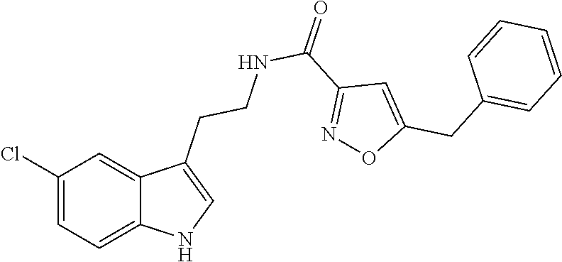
C12=CC=C(Cl)C=C1C(CCNC(C1=NOC(CC3=CC=CC=C3)=C1)=O)=CN2
